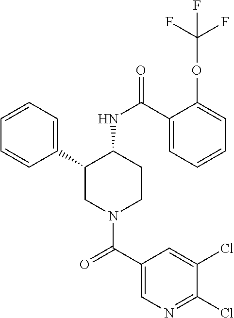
C1=CC=C(C2CN(C(C3=CN=C(Cl)C(Cl)=C3)=O)CCC2NC(=O)C2=CC=CC=C2OC(F)(F)F)C=C1
